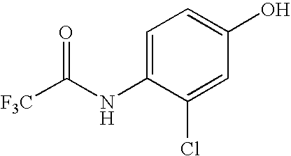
C1=C(NC([F3C])=O)C(Cl)=CC(O)=C1
